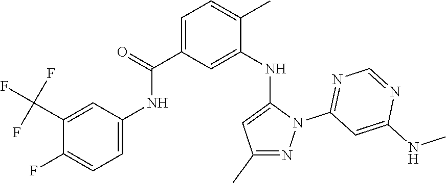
C1(C(F)(F)F)=CC(NC(C2=CC=C(C)C(NC3=CC(C)=NN3C3=NC=NC(NC)=C3)=C2)=O)=CC=C1F
